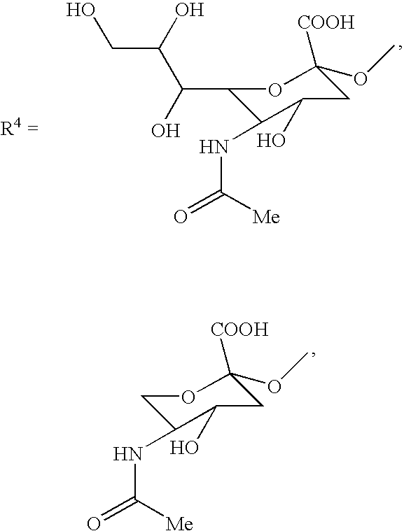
C1(C(O)C(O)CO)C(NC(=O)[Me])C(O)CC([COOH])(OC)O1.C1C(NC(=O)[Me])C(O)CC([COOH])(OC)O1
